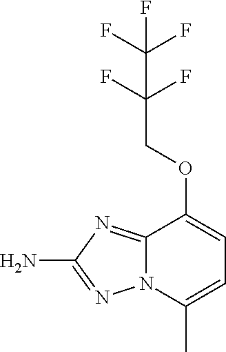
C12=NC(N)=NN1C(C)=CC=C2OCC(F)(F)C(F)(F)F
